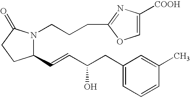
C1(C=CC(CC2=CC=CC(C)=C2)O)N(CCCC2=NC([COOH])=CO2)C(=O)CC1
